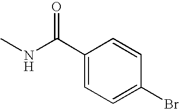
C1=CC(C(NC)=O)=CC=C1Br
